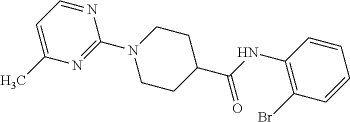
C1=NC(N2CCC(C(=O)NC3=C(Br)C=CC=C3)CC2)=NC(C)=C1
